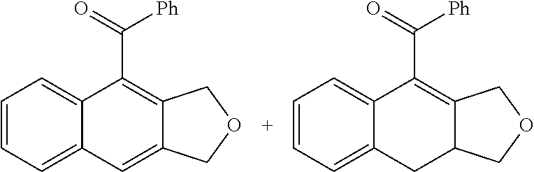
C1=CC=C2C(=C1)C(C(=O)[Ph])=C1C(=C2)COC1.C1=CC=C2C(=C1)C(C(=O)[Ph])=C1C(C2)COC1
